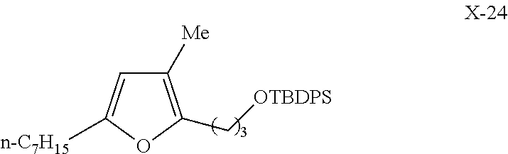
C1([Me])=C(C[OTBDPS])OC([n-C7H15])=C1
